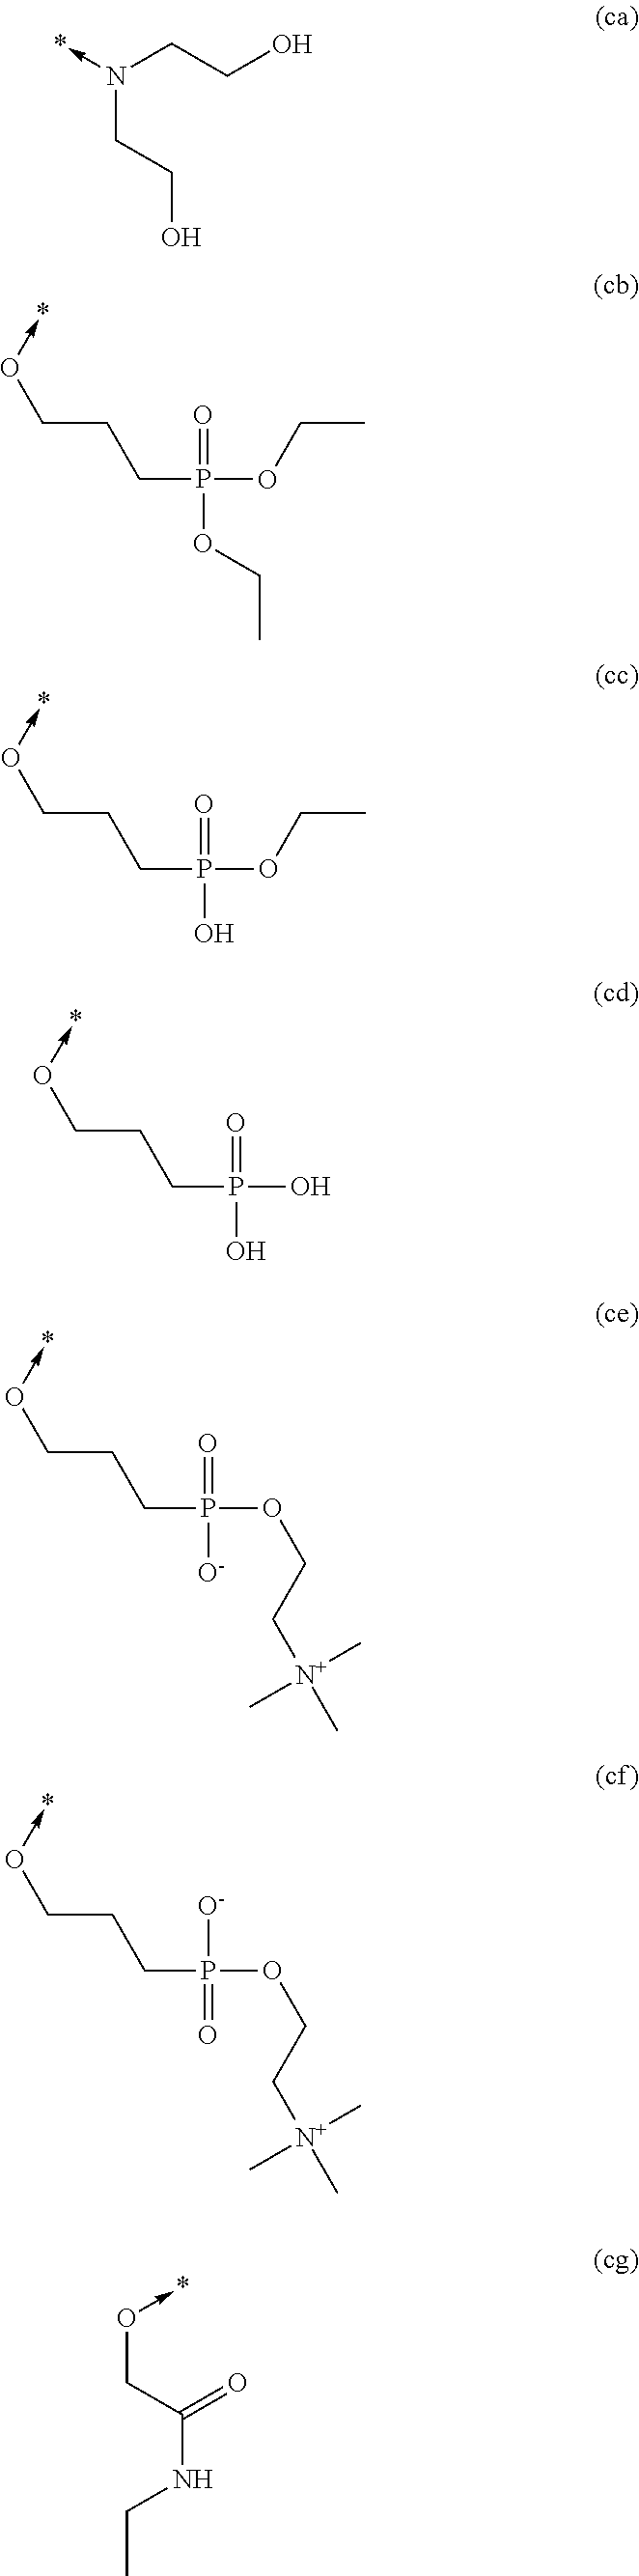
C(N(->*)CCO)CO.P(CCCO->*)(OCC)(=O)OCC.P(CCCO->*)(OCC)(=O)O.P(CCCO->*)(O)(=O)O.P(CCCO->*)(OCC[N+](C)(C)C)(=O)[O-].P(CCCO->*)(OCC[N+](C)(C)C)([O-])=O.N(C(CO->*)=O)CC
